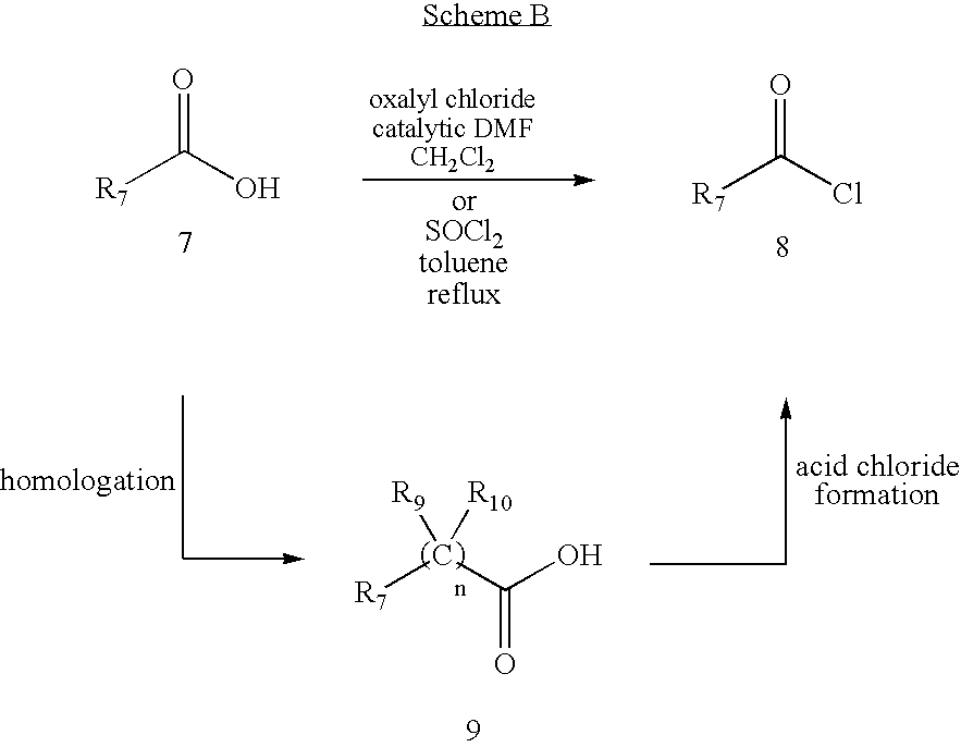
[R7]C(O)=O.[R7]C(Cl)=O.C(C(O)=O)([R9])([R10])[R7]
